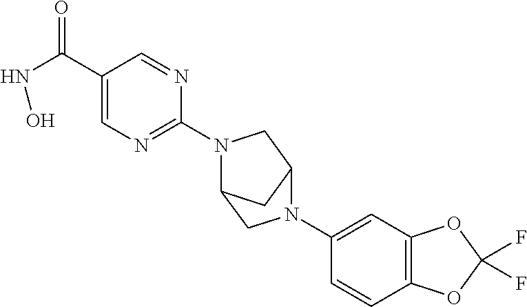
C12=C(C=C(N3C4CC(N(C5=NC=C(C(NO)=O)C=N5)C4)C3)C=C1)OC(F)(F)O2
